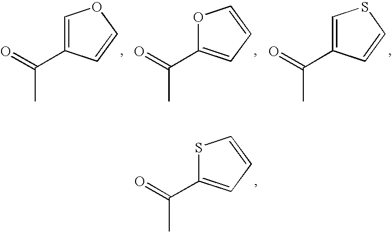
C1=C(C(=O)C)C=CO1.O1C(C(=O)C)=CC=C1.C1=C(C(=O)C)C=CS1.S1C(C(=O)C)=CC=C1
